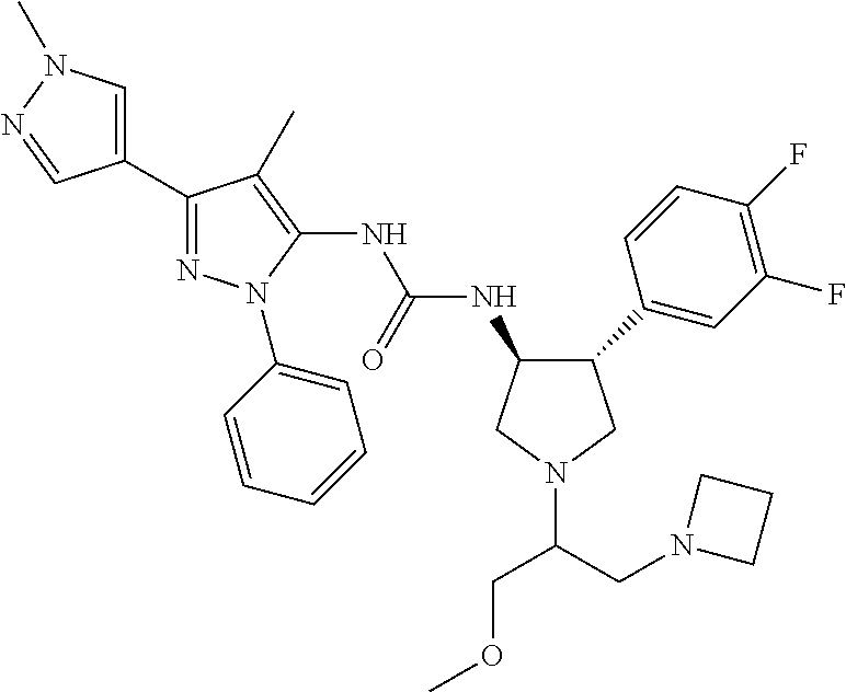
C1(NC(NC2=C(C)C(C3=CN(C)N=C3)=NN2C2=CC=CC=C2)=O)C(C2=CC(F)=C(F)C=C2)CN(C(CN2CCC2)COC)C1
